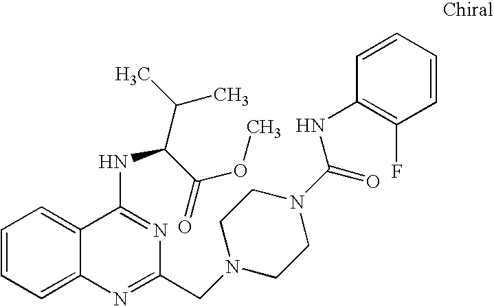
C1=CC=C2C(=C1)C(NC(C(C)C)C(OC)=O)=NC(CN1CCN(C(=O)NC3=C(F)C=CC=C3)CC1)=N2
